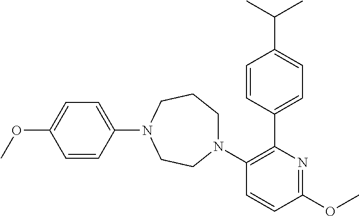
O(C1=CC=C(N2CCCN(C3=C(C4=CC=C(C(C)C)C=C4)N=C(OC)C=C3)CC2)C=C1)C
